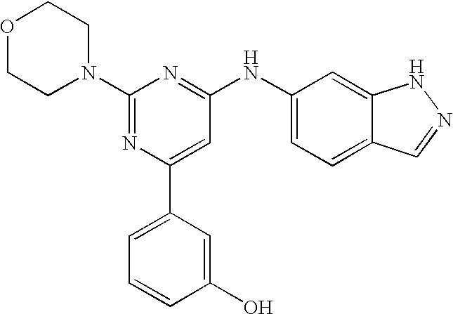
C1(N2CCOCC2)=NC(C2=CC=CC(O)=C2)=CC(NC2=CC=C3C(=C2)NN=C3)=N1
